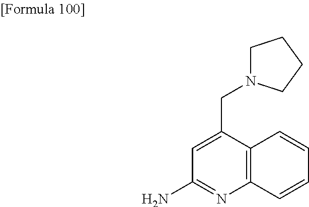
C1(N)=NC2=C(C(CN3CCCC3)=C1)C=CC=C2
